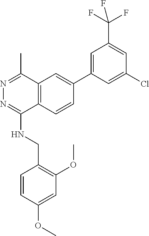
O(C)C1=CC(OC)=C(CNC2=NN=C(C)C3=C2C=CC(C2=CC(C(F)(F)F)=CC(Cl)=C2)=C3)C=C1
